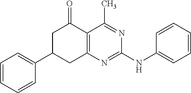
C1=CC=CC(C2CC3=C(C(=O)C2)C(C)=NC(NC2=CC=CC=C2)=N3)=C1
